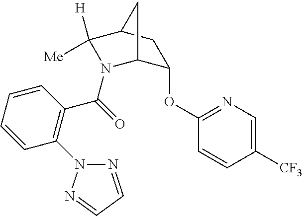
C1(OC2=NC=C([CF3])C=C2)C2N(C(=O)C3=C(N4N=CC=N4)C=CC=C3)C([H])([Me])C(C1)C2
